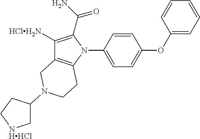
C1([HClH2N])=C(C(N)=O)N(C2=CC=C(OC3=CC=CC=C3)C=C2)C2=C1CN(C1C[NHHCl]CC1)CC2
